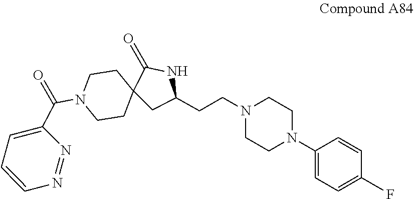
C1=CC(N2CCN(CCC3NC(=O)C4(C3)CCN(C(C3=CC=CN=N3)=O)CC4)CC2)=CC=C1F
